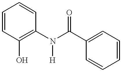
C1=CC(O)=C(N(C(C2=CC=CC=C2)=O)[H])C=C1
